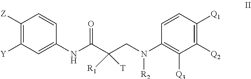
C1([Y])=C([Z])C=CC(NC(C(CN(C2=C([Q3])C([Q2])=C([Q1])C=C2)[R2])([R1])[T])=O)=C1
